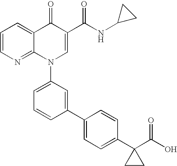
C1=CN=C2C(=C1)C(=O)C(C(NC1CC1)=O)=CN2C1=CC=CC(C2=CC=C(C3(C(O)=O)CC3)C=C2)=C1
